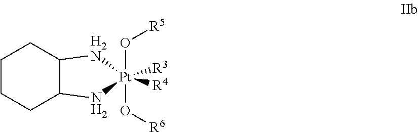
O([Pt]1([R4])(O[R6])([R3])NC2CCCCC2[H2N]1)[R5]
